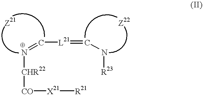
[Z21].N(=C[L21]=CN[R23])[CHR22][CO][X21][R21].[Z22]
